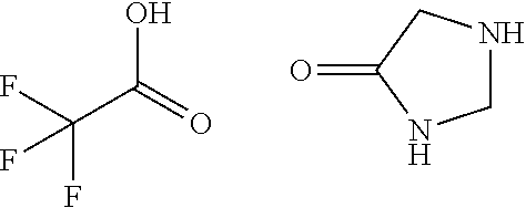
OC(C(F)(F)F)=O.N1CNC(=O)C1
